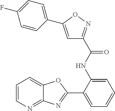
C1=CN=C2C(=C1)OC(C1=CC=CC=C1NC(=O)C1=NOC(C3=CC=C(F)C=C3)=C1)=N2
